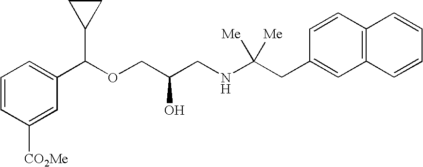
C1([CO2Me])=CC(C(OCC(CNC(CC2=CC3=C(C=C2)C=CC=C3)([Me])[Me])O)C2CC2)=CC=C1
